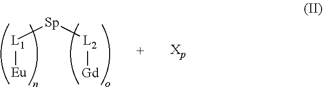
[Sp]([L1][Eu])[L2][Gd]
